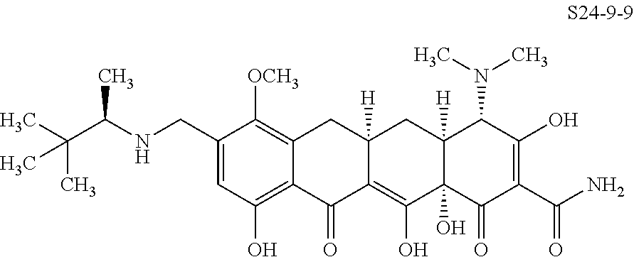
C1(CNC(C)C(C)(C)C)=CC(O)=C2C(=C1[OCH3])CC1([H])C(=C(O)C3(O)C([H])(C1)C(N(C)C)C(O)=C(C(N)=O)C3=O)C2=O
